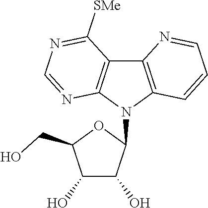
C1(O)C(O)C(N2C3=C(C4=C2N=CN=C4[SMe])N=CC=C3)OC1CO
